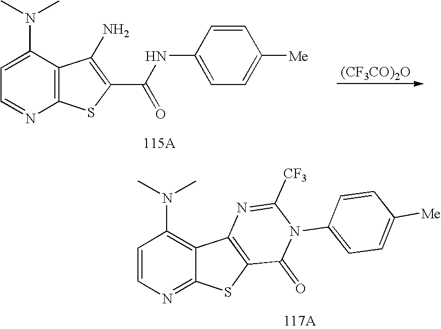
C1=C(N(C)C)C2=C(N=C1)SC(C(=O)NC1=CC=C([Me])C=C1)=C2N.[(CF3CO)2O].C1=CN=C2C(=C1N(C)C)C1=C(S2)C(=O)N(C2=CC=C([Me])C=C2)C([CF3])=N1
